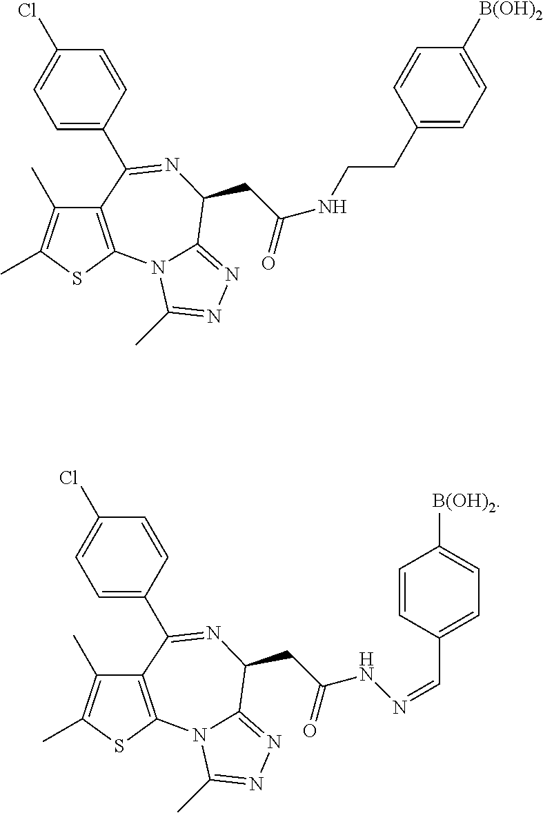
C12=C(SC(C)=C1C)N1C(=NN=C1C)C(CC(NCCC1=CC=C([B(OH)2])C=C1)=O)N=C2C1=CC=C(Cl)C=C1.C12=C(SC(C)=C1C)N1C(=NN=C1C)C(CC(NN=CC1=CC=C([B(OH)2])C=C1)=O)N=C2C1=CC=C(Cl)C=C1
